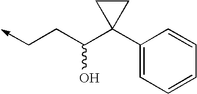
C1(C2(C(CC->C)O)CC2)=CC=CC=C1
